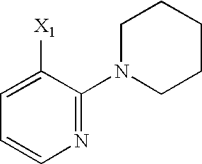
N1=C(N2CCCCC2)C([X1])=CC=C1
